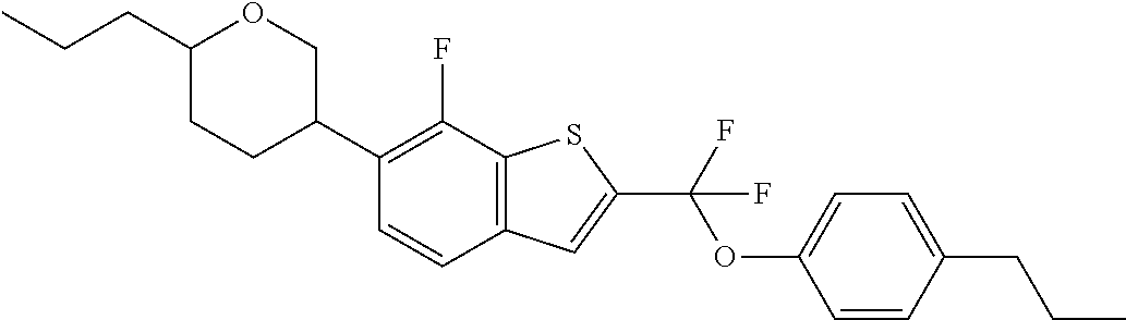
C(CC1CCC(C2=C(F)C3=C(C=C2)C=C(C(OC2=CC=C(CCC)C=C2)(F)F)S3)CO1)C
